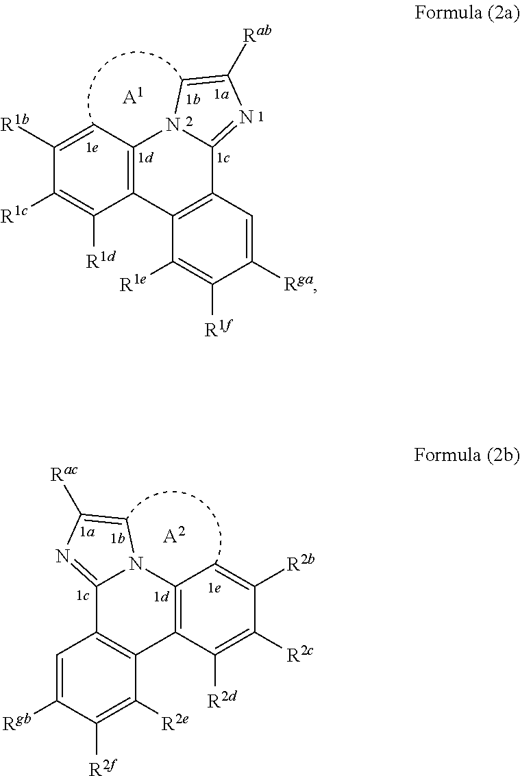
C12=C(C=C([R1b])C([R1c])=C1[R1d])N1C(=NC([Rab])=C1)C1=C2C([R1e])=C([R1f])C([Rga])=C1.[A1].C12=C(C=C([R2b])C([R2c])=C1[R2d])N1C(=NC([Rac])=C1)C1=C2C([R2e])=C([R2f])C([Rgb])=C1.[A2]
